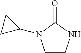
C1CNC(=O)N1C1CC1
